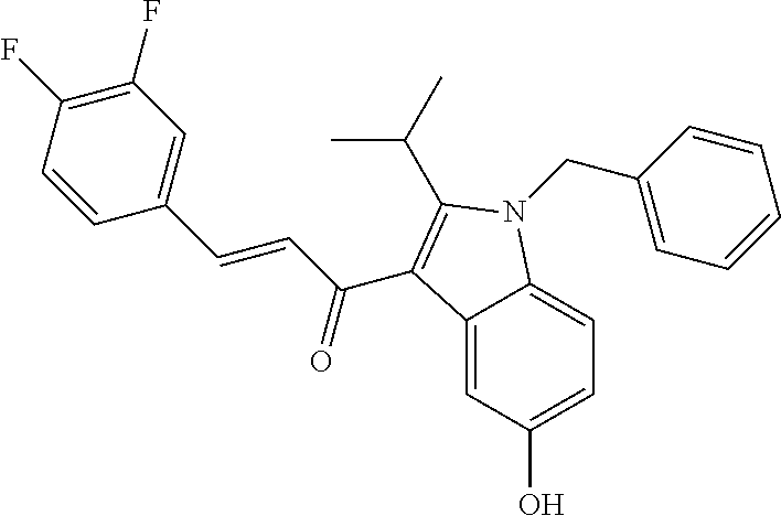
C1(F)=C(F)C=CC(C=CC(C2=C(C(C)C)N(CC3=CC=CC=C3)C3=CC=C(O)C=C32)=O)=C1
